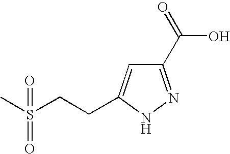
C1(C(=O)O)=NNC(CCS(C)(=O)=O)=C1
